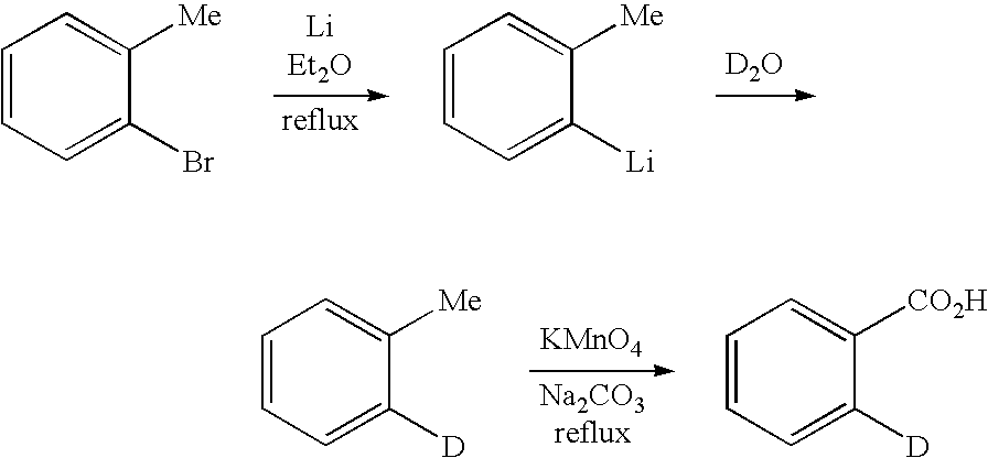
C1=CC=C(Br)C([Me])=C1.C1=CC=C([Li])C([Me])=C1.[D2O].C1=CC=C([D])C([Me])=C1.C1=CC=C([D])C([CO2H])=C1.[KMnO4]
